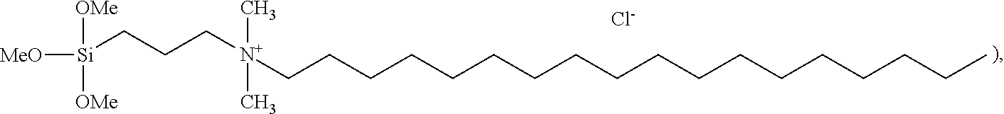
[MeO][Si]([OMe])([OMe])CCC[N+](C)(C)CCCCCCCCCCCCCCCCCC.[Cl-]
